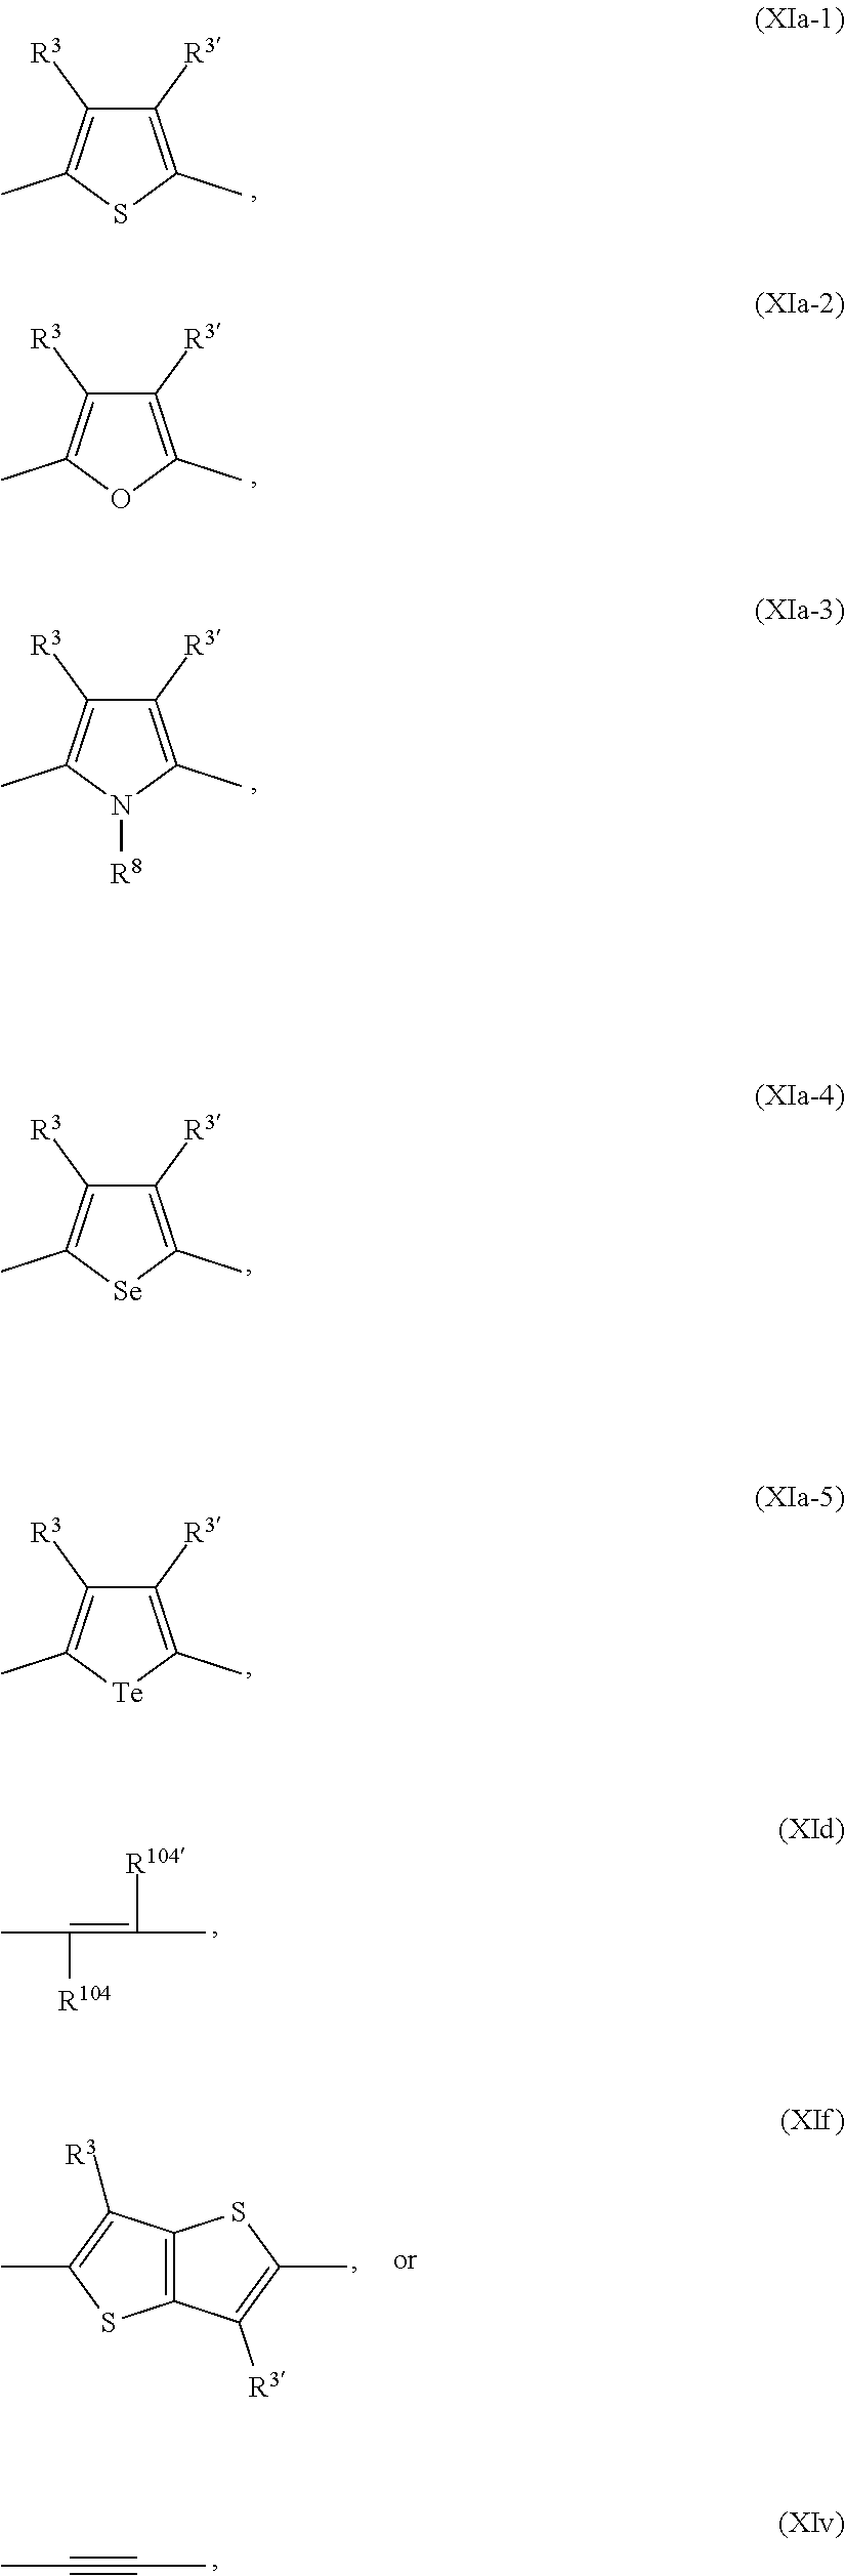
C1([R3])=C(C)SC(C)=C1[R3].C1([R3])=C(C)OC(C)=C1[R3].C1([R3])=C(C)N([R8])C(C)=C1[R3].C1([R3])=C(C)[Se]C(C)=C1[R3].C1([R3])=C(C)[Te]C(C)=C1[R3].CC([R104])=C(C)[R104].C12=C(C([R3])=C(C)S1)SC(C)=C2[R3].CC#CC
